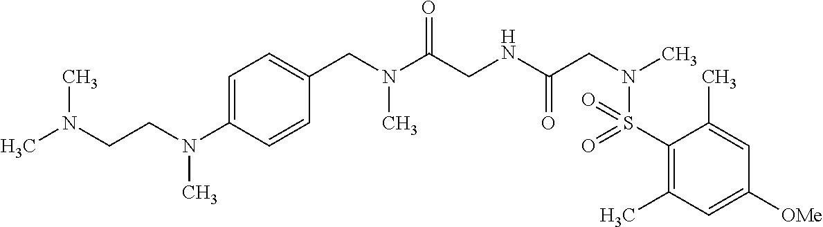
N(C(CNC(CN(C)S(C1=C(C)C=C([OMe])C=C1C)(=O)=O)=O)=O)(CC1=CC=C(N(CCN(C)C)C)C=C1)C
